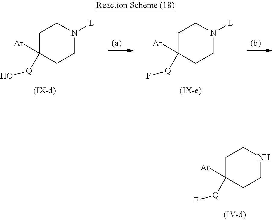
C1C([Ar])([Q]F)CCNC1.C1C([Ar])([Q]O)CCN([L])C1.C1C([Ar])([Q]F)CCN([L])C1
